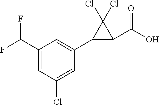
C1=C(C(F)F)C=C(C2C(C(O)=O)C2(Cl)Cl)C=C1Cl
